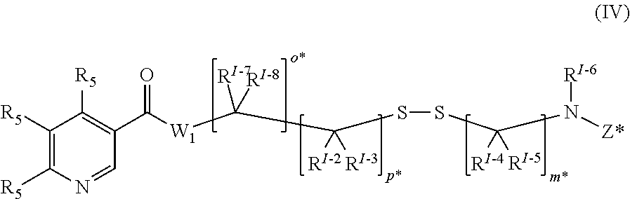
C1([R5])=C([R5])N=CC(C([W1]C(C(SSC([RI-4])([RI-5])N([Z*])[RI-6])([RI-2])[RI-3])([RI-7])[RI-8])=O)=C1[R5]
